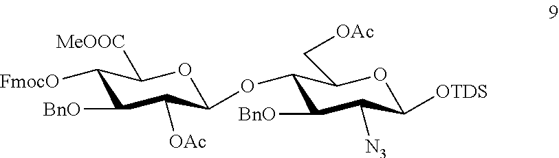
C1([FmocO])C([BnO])C([OAc])C(OC2C([BnO])C([N3])C([OTDS])OC2C[OAc])OC1[MeOOC]
